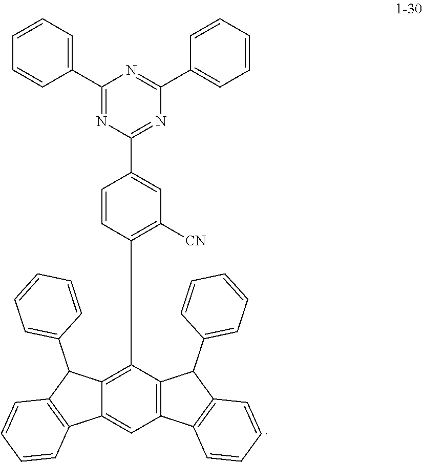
N1=C(C2=CC([CN])=C(C3=C4C(=CC5=C3C(C3=CC=CC=C3)C3=C5C=CC=C3)C3=C(C4C4=CC=CC=C4)C=CC=C3)C=C2)N=C(C2=CC=CC=C2)N=C1C1=CC=CC=C1
